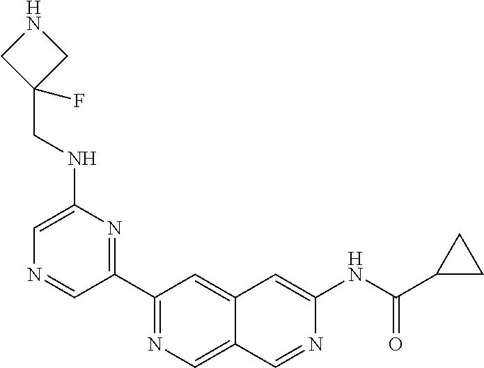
C1(C2=NC(NCC3(F)CNC3)=CN=C2)=NC=C2C(=C1)C=C(NC(=O)C1CC1)N=C2
